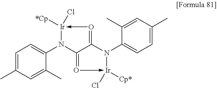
C1=C(C)C=C(C)C(N2C3=O->[Ir](Cl)([Cp*])N(C4=CC=C(C)C=C4C)C3=O->[Ir]2([*Cp])Cl)=C1
